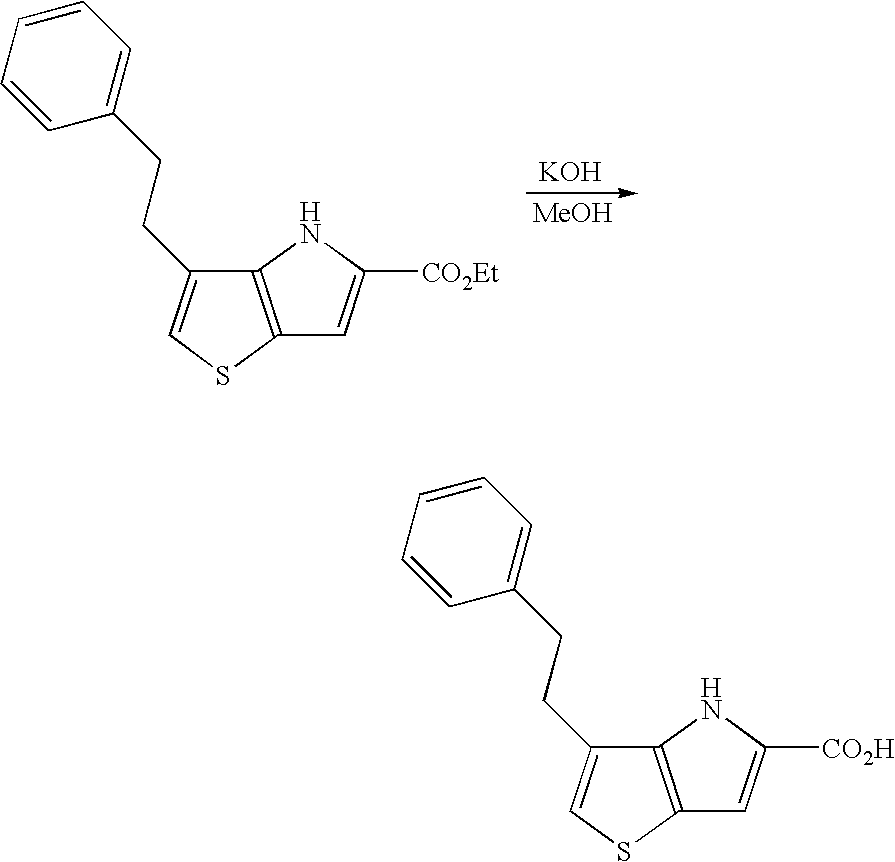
C1=CC(CCC2=CSC3=C2NC([CO2Et])=C3)=CC=C1.[KOH].[MeOH].C1=CC(CCC2=CSC3=C2NC([CO2H])=C3)=CC=C1
